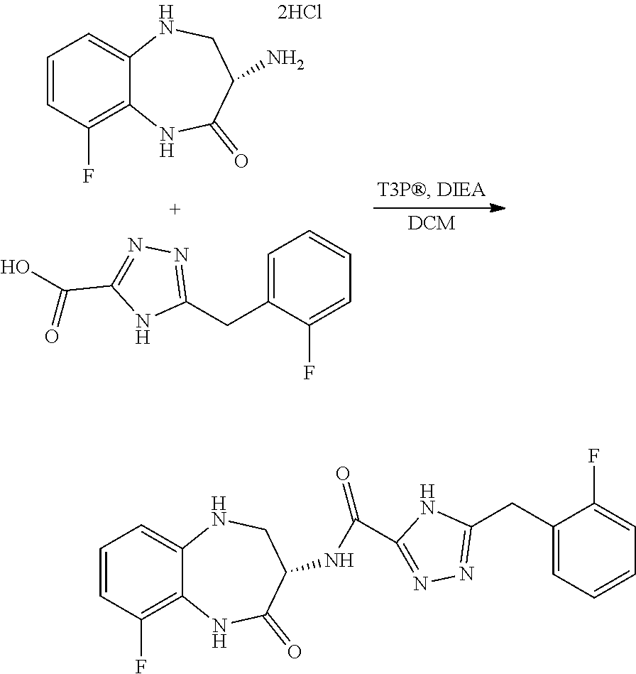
C1=CC(F)=C2C(=C1)NCC(N)C(=O)N2.C1=C(CC2=NN=C(C(O)=O)N2)C(F)=CC=C1.C1=CC(F)=C2C(=C1)NCC(NC(=O)C1=NN=C(CC3=CC=CC=C3F)N1)C(=O)N2
